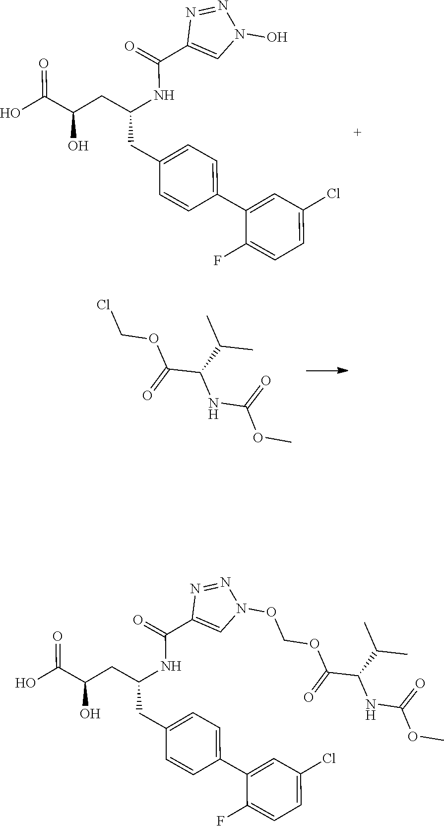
OC(C(CC(CC1=CC=C(C2=CC(Cl)=CC=C2F)C=C1)NC(C1=CN(O)N=N1)=O)O)=O.ClCOC(C(NC(OC)=O)C(C)C)=O.OC(C(CC(CC1=CC=C(C2=CC(Cl)=CC=C2F)C=C1)NC(C1=CN(OCOC(C(NC(=O)OC)C(C)C)=O)N=N1)=O)O)=O
